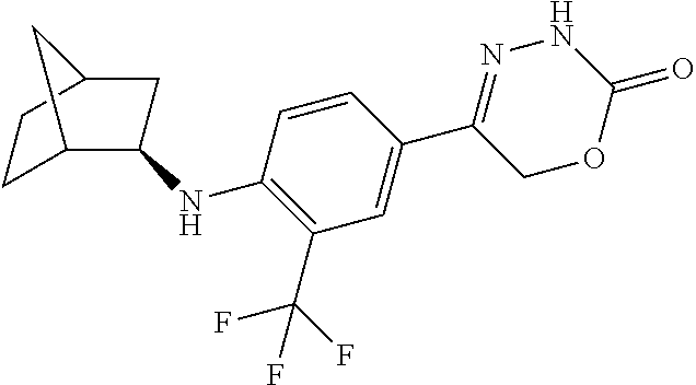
C1=CC(NC2C3CCC(C2)C3)=C(C(F)(F)F)C=C1C1=NNC(=O)OC1
